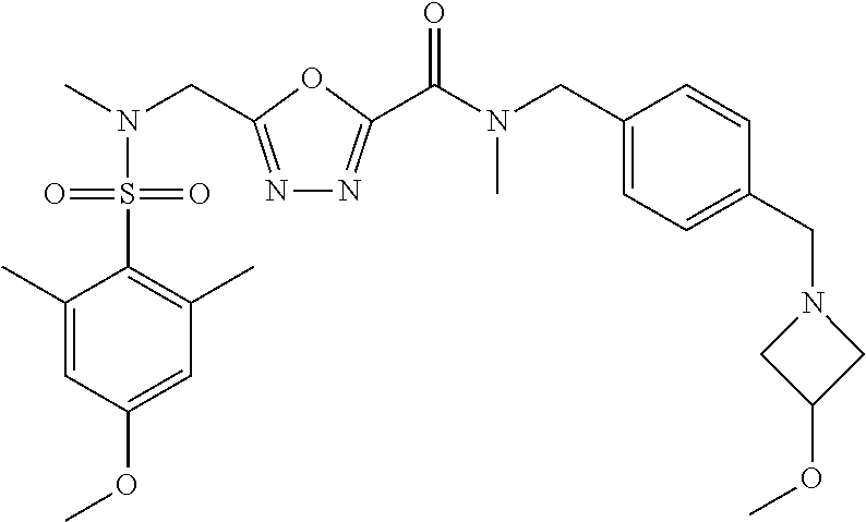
C1(CN(C)C(=O)C2=NN=C(CN(C)S(C3=C(C)C=C(OC)C=C3C)(=O)=O)O2)=CC=C(CN2CC(OC)C2)C=C1
